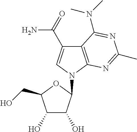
C12=C(N(C3C(O)C(O)C(CO)O3)C=C1C(N)=O)N=C(C)N=C2N(C)C
